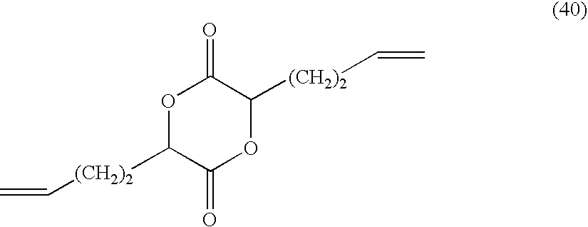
O1C([(CH2)2]C=C)C(=O)OC([(CH2)2]C=C)C1=O
